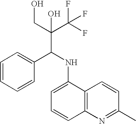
C1=CC=CC(C(NC2=CC=CC3=C2C=CC(C)=N3)C(C(F)(F)F)(CO)O)=C1
